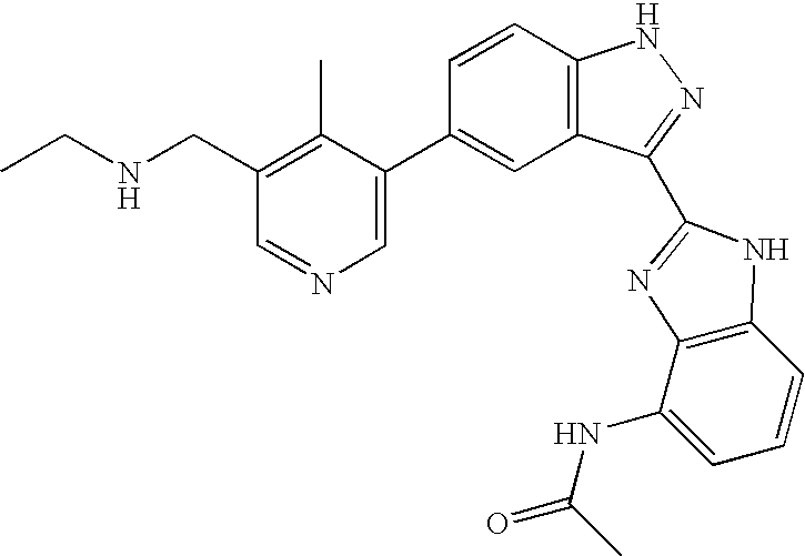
CCNCC1=C(C)C(C2=CC3=C(C=C2)NN=C3C2=NC3=C(C=CC=C3NC(C)=O)N2)=CN=C1
